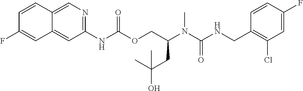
C1=CC(CNC(N(C(COC(NC2=NC=C3C(=C2)C=C(F)C=C3)=O)CC(O)(C)C)C)=O)=C(Cl)C=C1F
